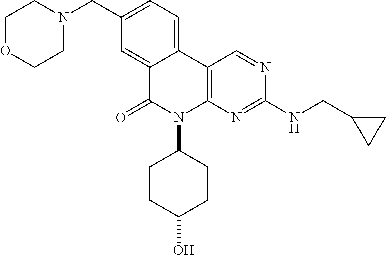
C12=CC=C(CN3CCOCC3)C=C1C(=O)N(C1CCC(O)CC1)C1=C2C=NC(NCC2CC2)=N1
